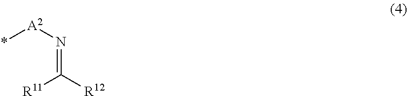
*[A2]N=C([R12])[R11]
